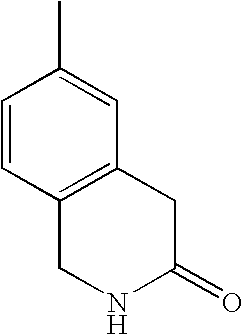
C1=CC2=C(C=C1C)CC(=O)NC2
